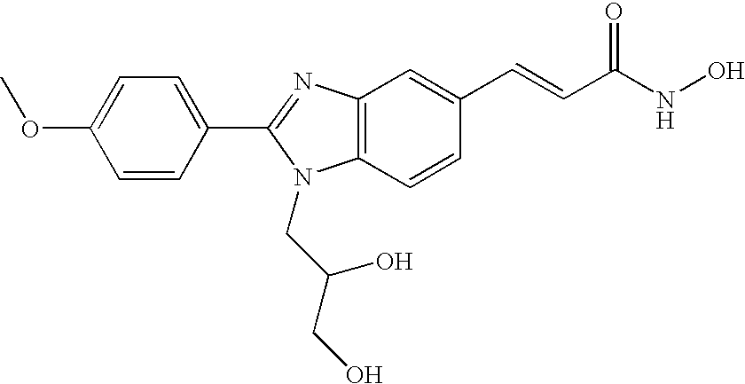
C1=C(OC)C=CC(C2=NC3=C(C=CC(C=CC(NO)=O)=C3)N2CC(CO)O)=C1
